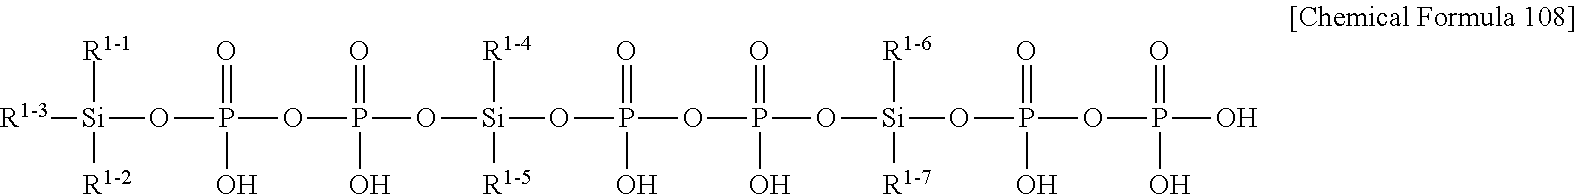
[R1-3][Si]([R1-1])([R1-2])OP(OP(O[Si]([R1-4])([R1-5])OP(OP(=O)(O)O[Si](OP(OP(O)(=O)O)(=O)O)([R1-6])[R1-7])(=O)O)(=O)O)(=O)O
